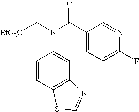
[EtO2C]CN(C(C1=CC=C(F)N=C1)=O)C1=CC2=C(C=C1)SC=N2
